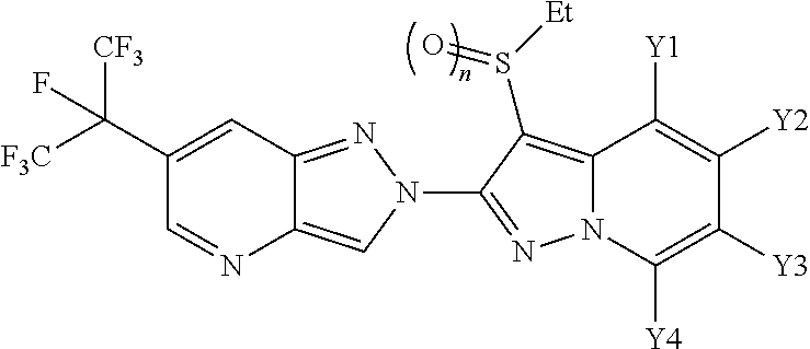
C1(C([F3C])([CF3])F)=CC2=NN(C3=NN4C(=C3S([Et])=O)C([Y1])=C([Y2])C([Y3])=C4[Y4])C=C2N=C1
